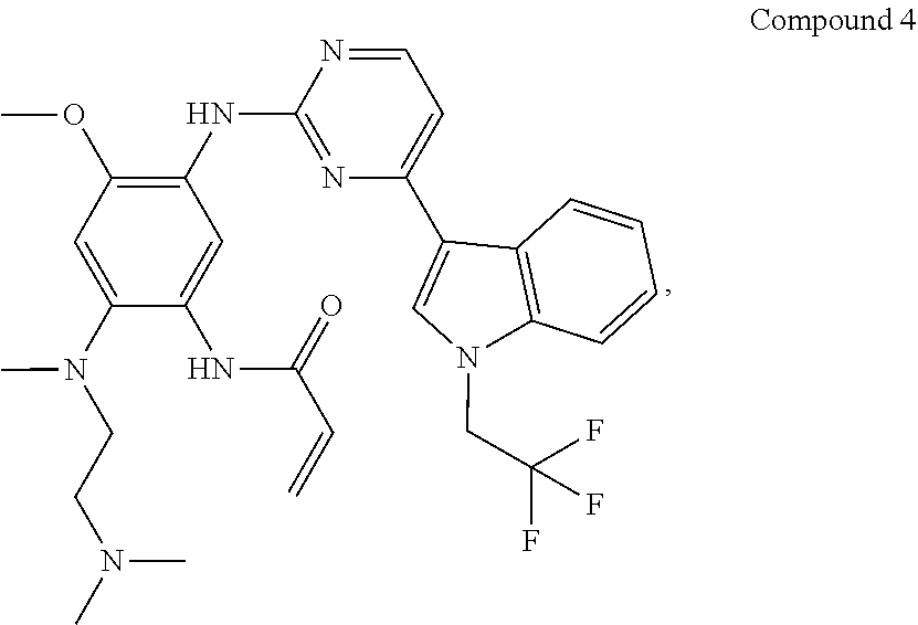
N(C)(C)CCN(C)C1=CC(OC)=C(NC2=NC(C3=CN(CC(F)(F)F)C4=C3C=CC=C4)=CC=N2)C=C1NC(C=C)=O
